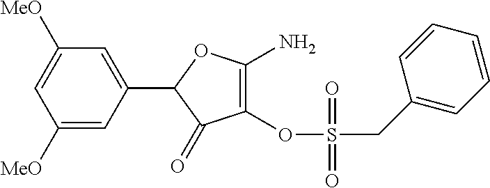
C1([MeO])=CC(C2C(=O)C(OS(CC3=CC=CC=C3)(=O)=O)=C(N)O2)=CC([MeO])=C1
